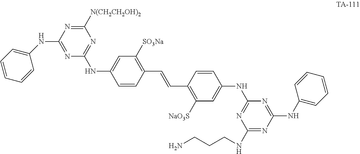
C1(NCCCN)=NC(NC2=CC=CC=C2)=NC(NC2=CC([NaO3S])=C(C=CC3=C([SO3Na])C=C(NC4=NC([N(CH2CH2OH)2])=NC(NC5=CC=CC=C5)=N4)C=C3)C=C2)=N1
